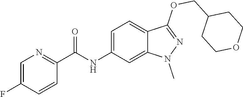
C1=C(F)C=CC(C(NC2=CC=C3C(=C2)N(C)N=C3OCC2CCOCC2)=O)=N1
